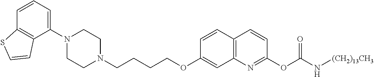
C1(N2CCN(CCCCOC3=CC4=C(C=C3)C=CC(OC(=O)N[(CH2)13CH3])=N4)CC2)=CC=CC2=C1C=CS2
